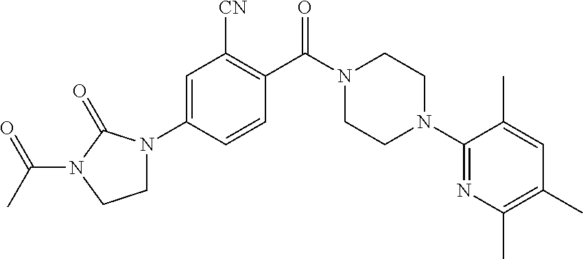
C1N(C2=CC([CN])=C(C(N3CCN(C4=NC(C)=C(C)C=C4C)CC3)=O)C=C2)C(=O)N(C(C)=O)C1
